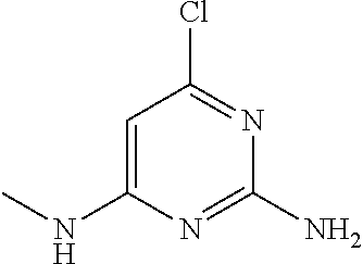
ClC1=NC(N)=NC(NC)=C1
